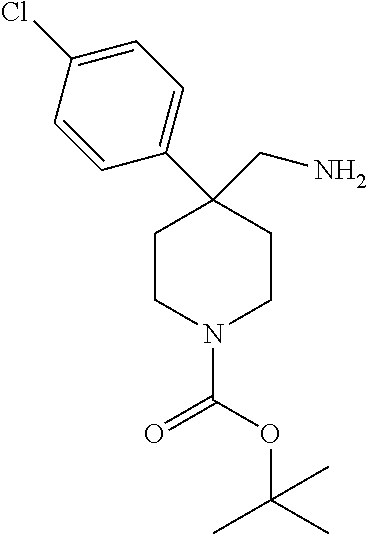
C1=CC(C2(CN)CCN(C(OC(C)(C)C)=O)CC2)=CC=C1Cl
